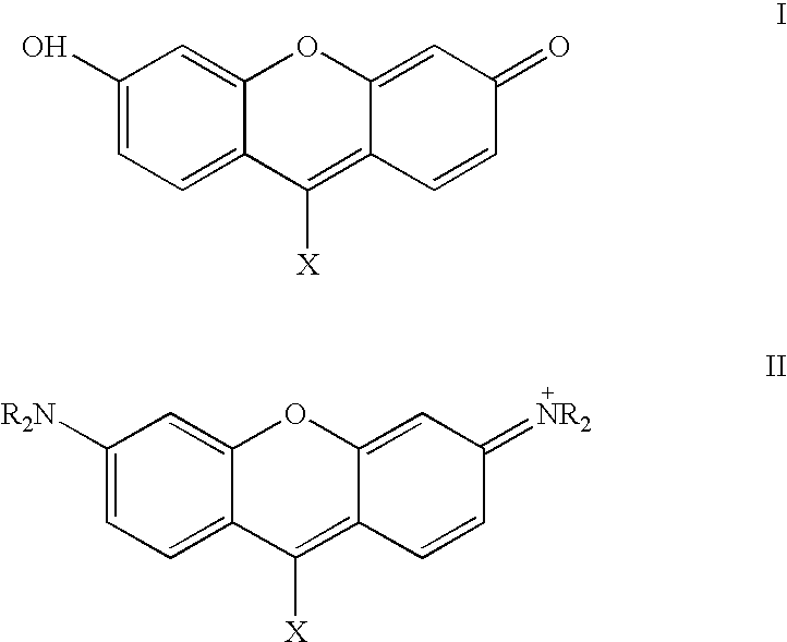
C1(O)=CC=C2C(=C1)OC1=CC(=O)C=CC1=C2[X].C1([R2N])=CC=C2C(=C1)OC1=CC(=[NR2])C=CC1=C2[X]
